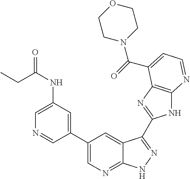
C1(C2=CN=C3C(=C2)C(C2=NC4=C(N2)N=CC=C4C(=O)N2CCOCC2)=NN3)=CC(NC(CC)=O)=CN=C1
